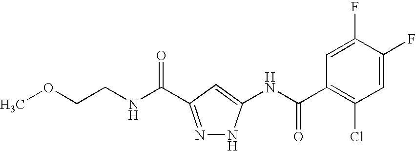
C(CNC(=O)C1=NNC(NC(C2=C(Cl)C=C(F)C(F)=C2)=O)=C1)OC
